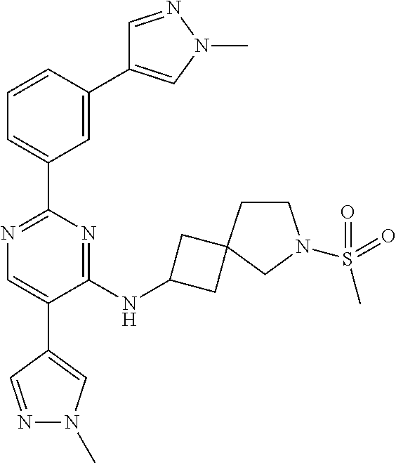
C1=C(C2=CN(C)N=C2)C=CC=C1C1=NC=C(C2=CN(C)N=C2)C(NC2CC3(C2)CCN(S(C)(=O)=O)C3)=N1
